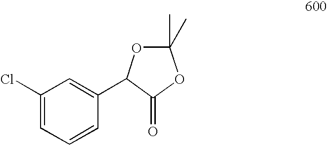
C1(Cl)=CC=CC(C2OC(C)(C)OC2=O)=C1
